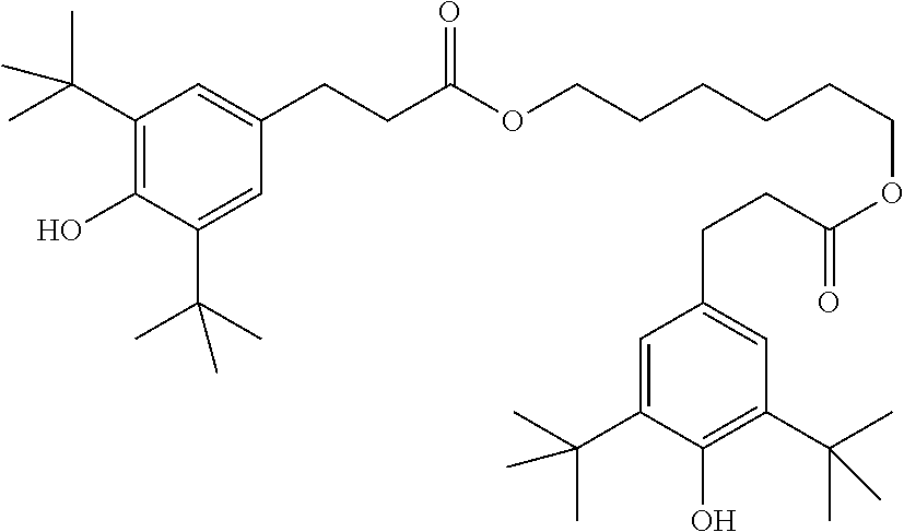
C1(CCC(OCCCCCCOC(CCC2=CC(C(C)(C)C)=C(O)C(C(C)(C)C)=C2)=O)=O)=CC(C(C)(C)C)=C(O)C(C(C)(C)C)=C1
